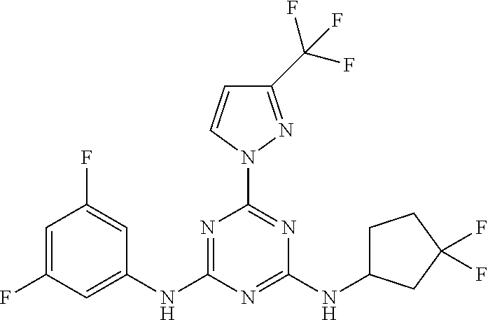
C1(NC2=NC(N3N=C(C(F)(F)F)C=C3)=NC(NC3CCC(F)(F)C3)=N2)=CC(F)=CC(F)=C1
